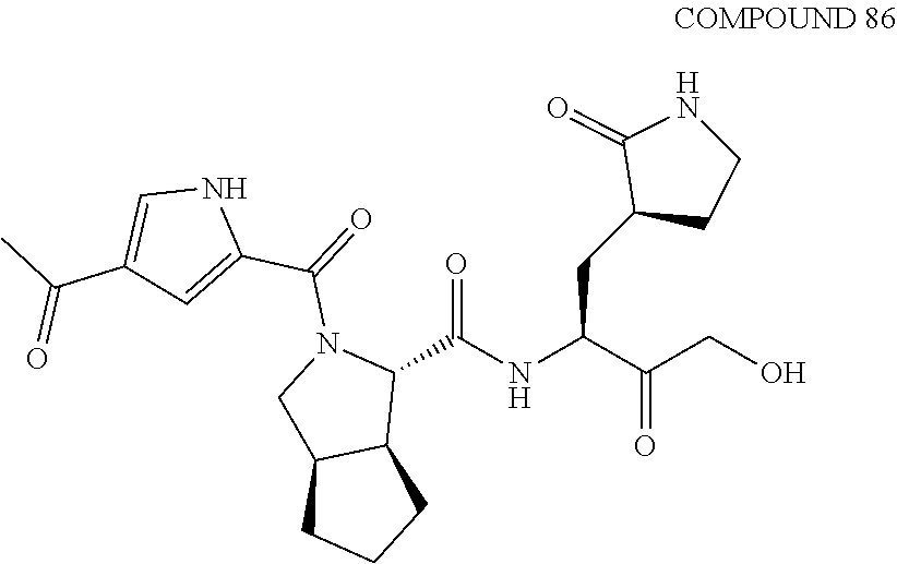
OCC(C(NC(C1N(C(=O)C2=CC(C(C)=O)=CN2)CC2C1CCC2)=O)CC1CCNC1=O)=O
